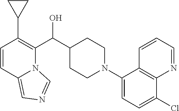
C1=CC2=CN=CN2C(C(C2CCN(C3=CC=C(Cl)C4=C3C=CC=N4)CC2)O)=C1C1CC1
